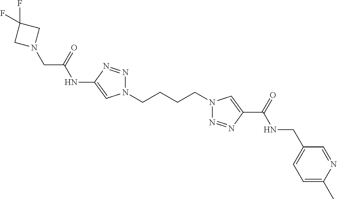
C1(NC(CN2CC(F)(F)C2)=O)=CN(CCCCN2N=NC(C(=O)NCC3=CC=C(C)N=C3)=C2)N=N1
